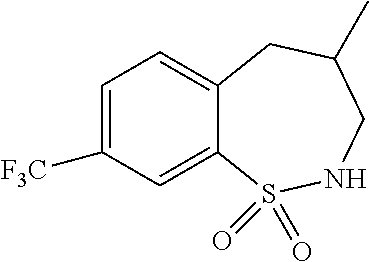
C1=C([F3C])C=C2C(=C1)CC(C)CNS2(=O)=O
